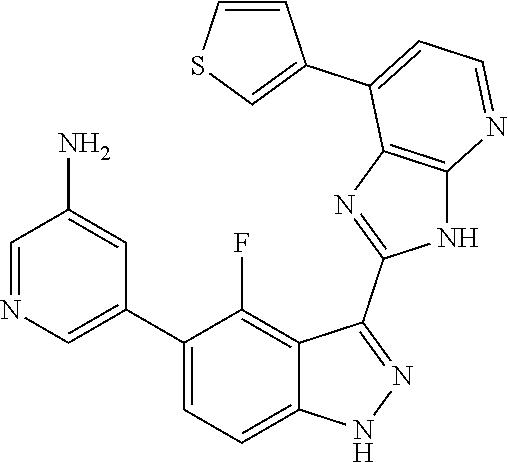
C1=NC=C(C2=CC=C3C(=C2F)C(C2=NC4=C(N2)N=CC=C4C2=CSC=C2)=NN3)C=C1N
